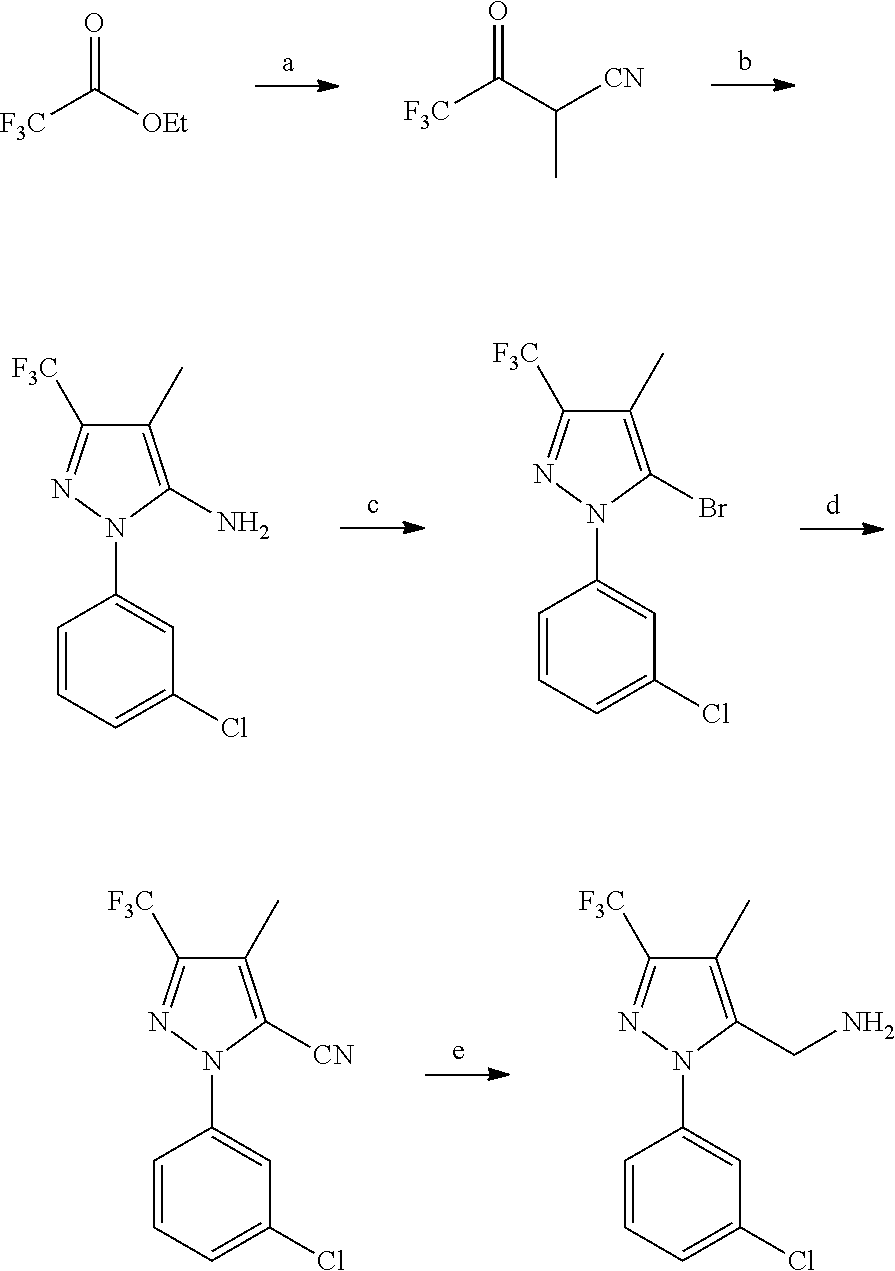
[F3C]C([OEt])=O.[F3C]C(C([CN])C)=O.C1=CC=C(Cl)C=C1N1C(N)=C(C)C([F3C])=N1.C1=CC=C(Cl)C=C1N1C(Br)=C(C)C([F3C])=N1.C1=CC=C(Cl)C=C1N1C([CN])=C(C)C([F3C])=N1.C1=CC=C(Cl)C=C1N1C(CN)=C(C)C([F3C])=N1
